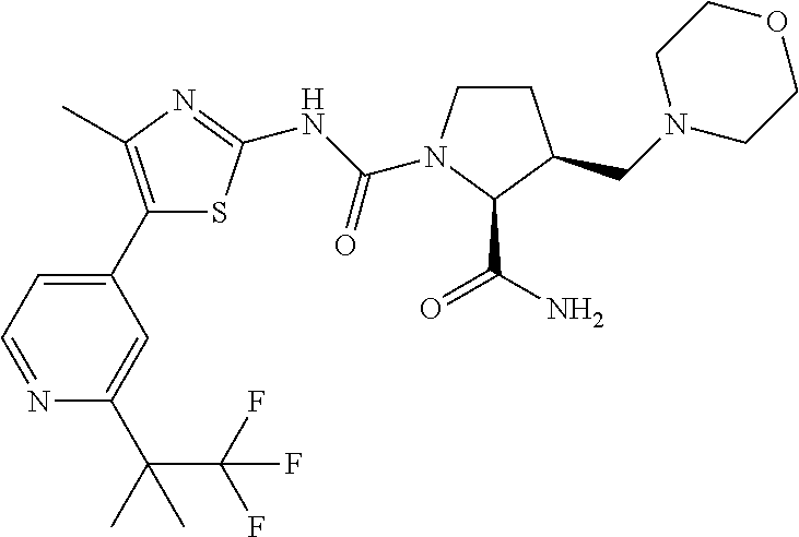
C1CN(C(NC2=NC(C)=C(C3=CC=NC(C(C)(C)C(F)(F)F)=C3)S2)=O)C(C(=O)N)C1CN1CCOCC1
